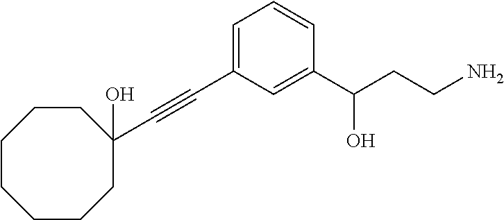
C1=C(C#CC2(O)CCCCCCC2)C=C(C(CCN)O)C=C1
